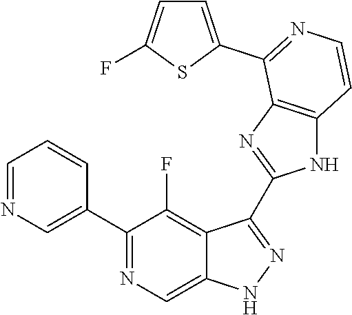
C1=NC=C(C2=NC=C3C(=C2F)C(C2=NC4=C(N2)C=CN=C4C2=CC=C(F)S2)=NN3)C=C1
